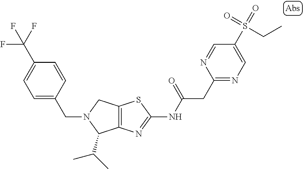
C12=C(N=C(NC(CC3=NC=C(S(=O)(=O)CC)C=N3)=O)S1)C(C(C)C)N(CC1=CC=C(C(F)(F)F)C=C1)C2
